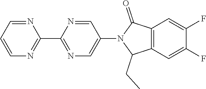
C1(C2=NC=C(N3C(CC)C4=C(C3=O)C=C(F)C(F)=C4)C=N2)=NC=CC=N1
